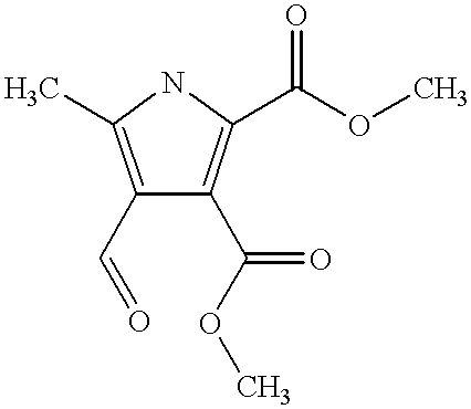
C1(C=O)=C(C)NC(C(OC)=O)=C1C(OC)=O
